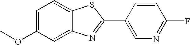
C1=C(OC)C=C2C(=C1)SC(C1=CN=C(F)C=C1)=N2
